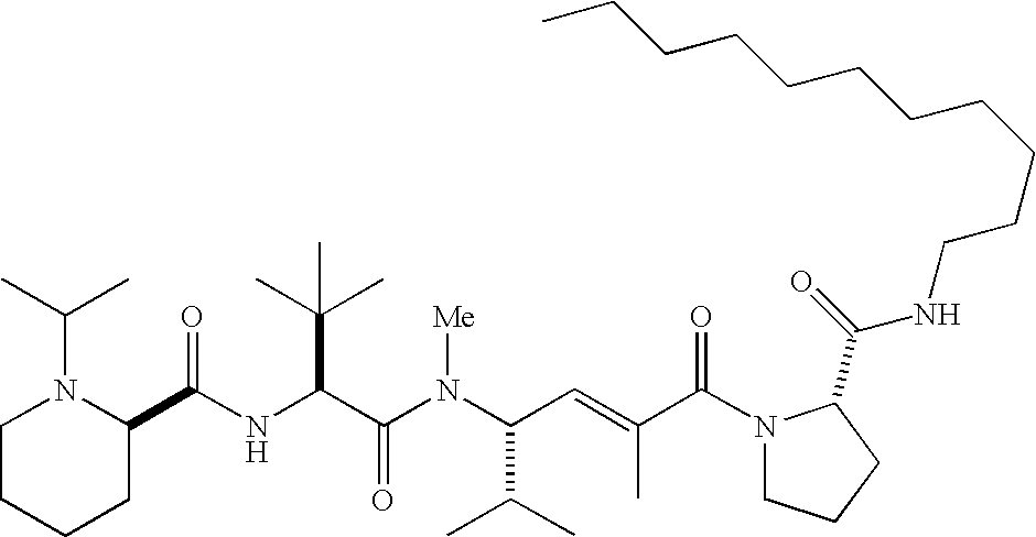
N(C(C(N(C(C(C)C)C=C(C)C(N1CCCC1C(=O)NCCCCCCCCCCC)=O)[Me])=O)C(C)(C)C)C(C1N(C(C)C)CCCC1)=O
